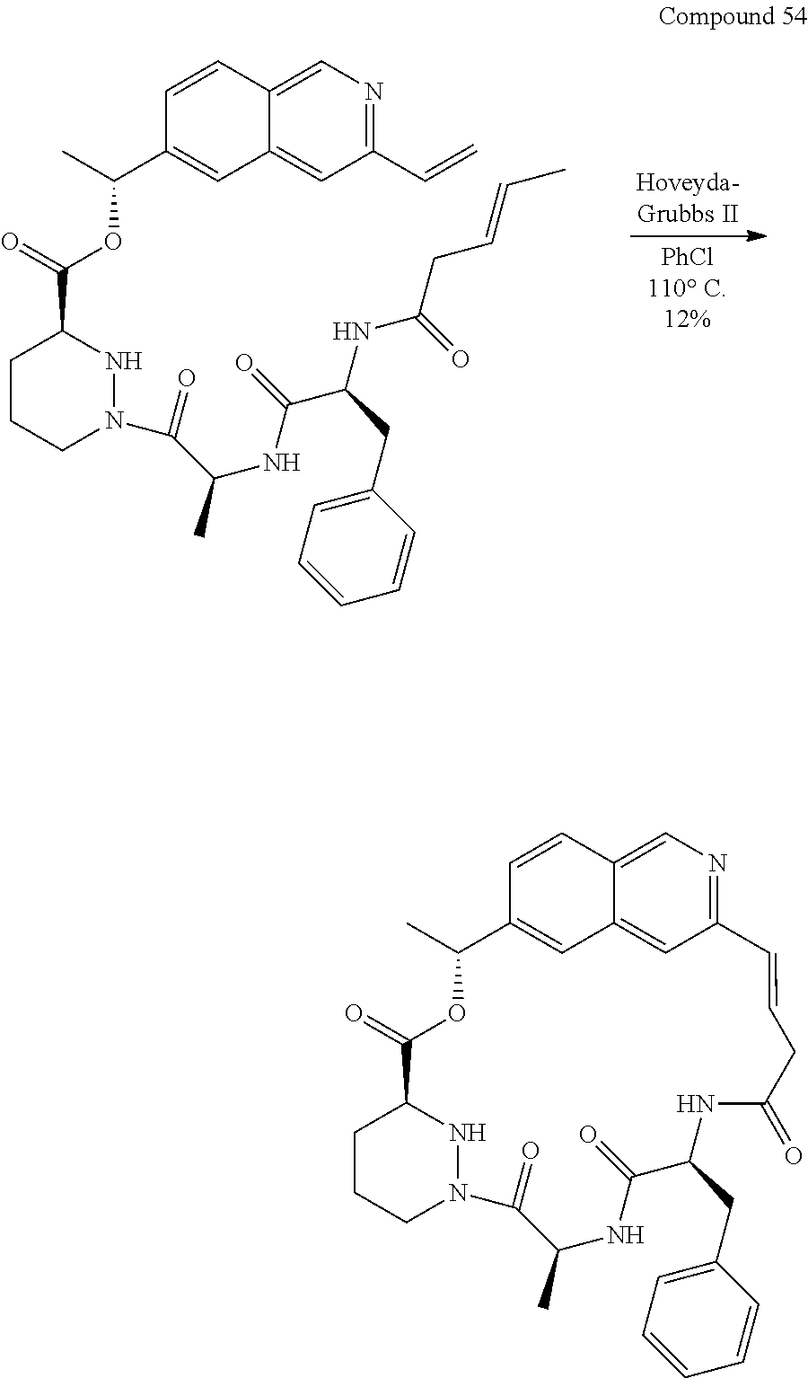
C1CCN(C(=O)C(NC(=O)C(NC(CC=CC)=O)CC2=CC=CC=C2)C)NC1C(=O)OC(C1=CC2=CC(C=C)=NC=C2C=C1)C.C1CCN2NC1C(=O)OC(C)C1=CC3=CC(=NC=C3C=C1)C=CCC(=O)NC(CC1=CC=CC=C1)C(=O)NC(C)C2=O
